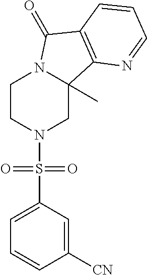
C1CN(S(C2=CC=CC([CN])=C2)(=O)=O)CC2(C)N1C(=O)C1=C2N=CC=C1
